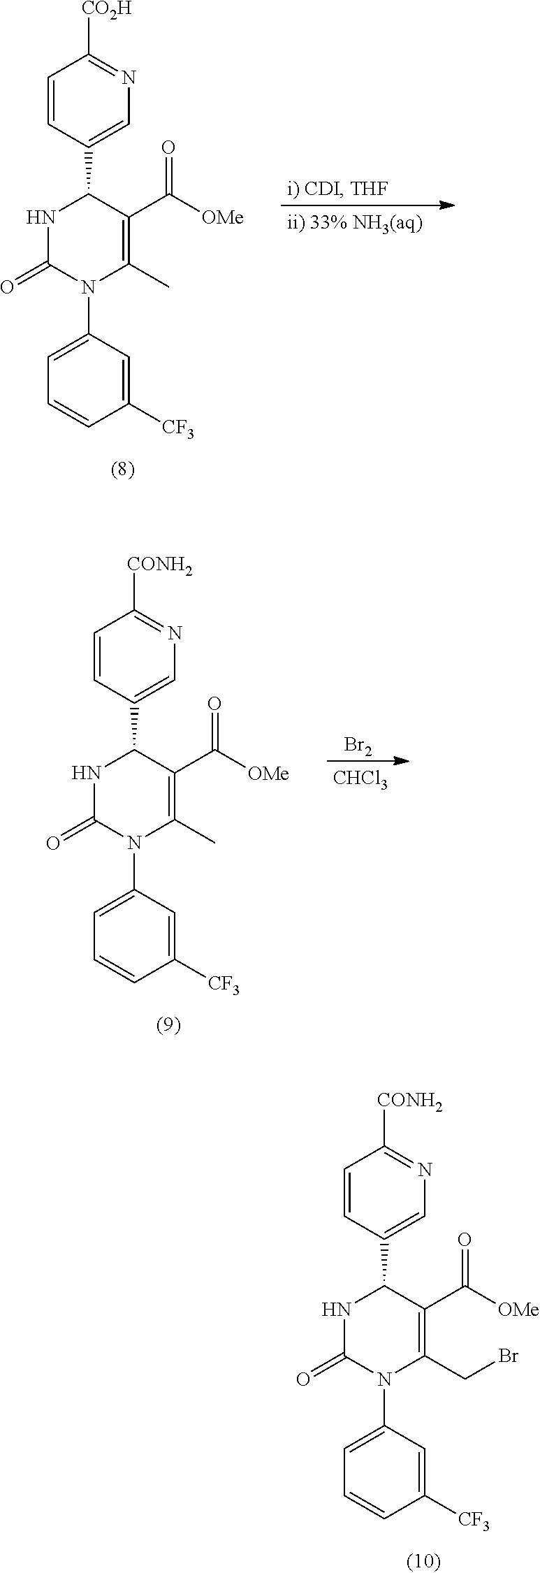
C1=CC(C2NC(=O)N(C3=CC=CC([CF3])=C3)C(C)=C2C([OMe])=O)=CN=C1[CO2H].C1=CC(C2NC(=O)N(C3=CC=CC([CF3])=C3)C(C)=C2C([OMe])=O)=CN=C1[CONH2].[Br2].[CHCl3].C1=CC(C2NC(=O)N(C3=CC=CC([CF3])=C3)C(CBr)=C2C([OMe])=O)=CN=C1[CONH2]
